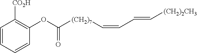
C1=CC=CC(OC([(CH2)7]C=CC=C[(CH2)2CH3])=O)=C1[CO2H]
